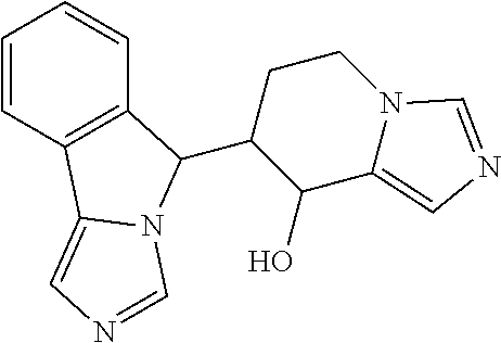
C1=CC2=C(C=C1)C(C1C(O)C3=CN=CN3CC1)N1C2=CN=C1
